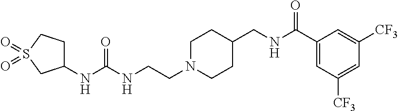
N(CCN1CCC(CNC(C2=CC([CF3])=CC([CF3])=C2)=O)CC1)C(NC1CCS(=O)(=O)C1)=O
